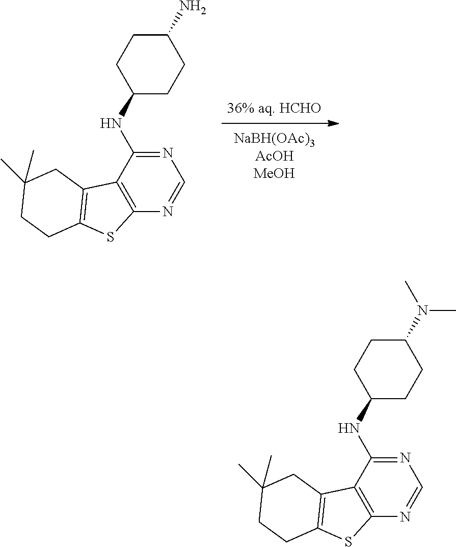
N1=C(NC2CCC(N)CC2)C2=C(N=C1)SC1=C2CC(C)(C)CC1.N1=C(NC2CCC(N(C)C)CC2)C2=C(N=C1)SC1=C2CC(C)(C)CC1
